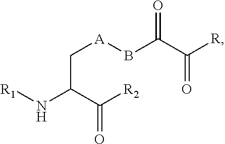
[R1]NC(C(=O)[R2])C[A]BC(C([R])=O)=O
